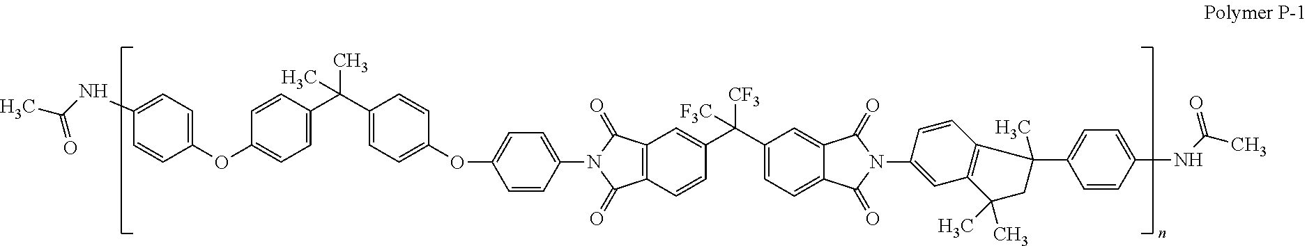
C1=CC(C(C2=CC=C(OC3=CC=C(N4C(=O)C5=C(C4=O)C=C(C([CF3])(C4=CC=C6C(=C4)C(=O)N(C4=CC7=C(C=C4)C(C4=CC=C(NC(C)=O)C=C4)(C)CC7(C)C)C6=O)[F3C])C=C5)C=C3)C=C2)(C)C)=CC=C1OC1=CC=C(NC(C)=O)C=C1
